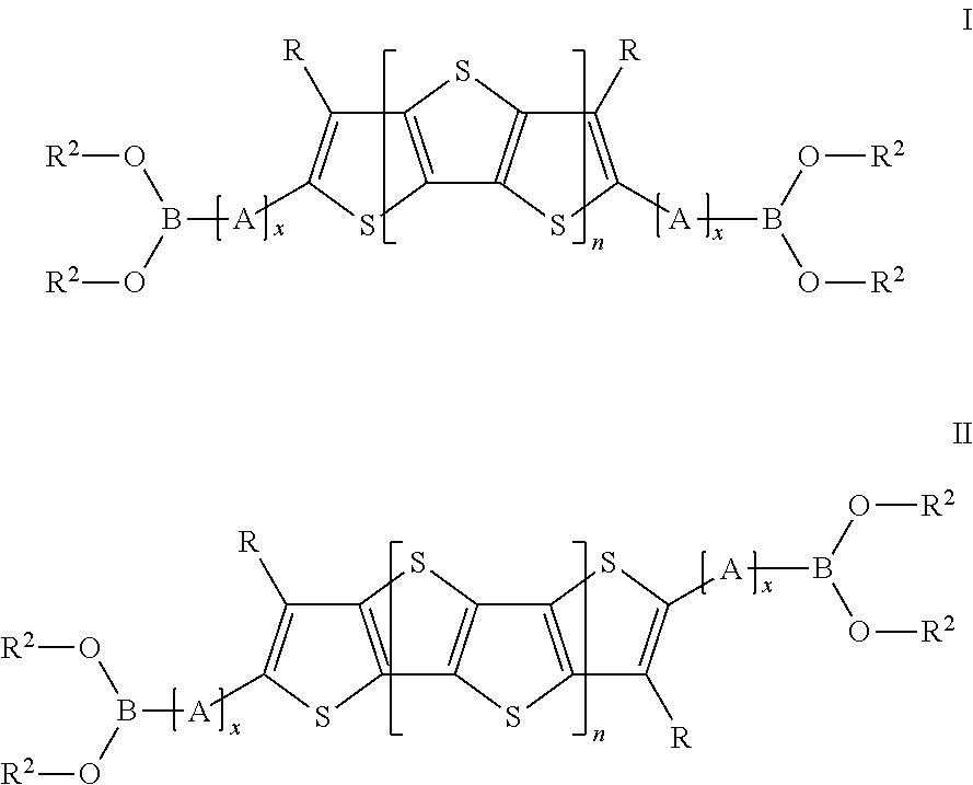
C1([R])=C([A]B(O[R2])O[R2])SC2=C1SC1=C2SC([A]B(O[R2])O[R2])=C1[R].C12=C(SC3=C1SC1=C3SC([A]B(O[R2])O[R2])=C1[R])C([R])=C([A]B(O[R2])O[R2])S2
